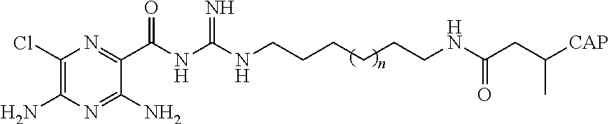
C1(Cl)=C(N)N=C(N)C(C(NC(=N)NCCCCCCNC(CC([CAP])C)=O)=O)=N1
